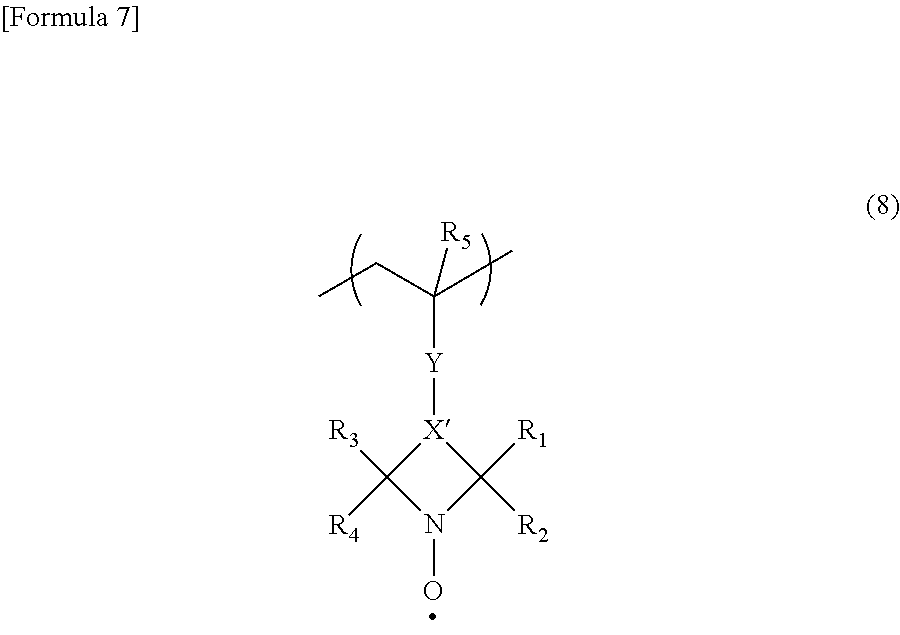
[R3]C1([R4])N(O)C([R1])([R2])[X]1[Y]C(CC)(C)[R5]
